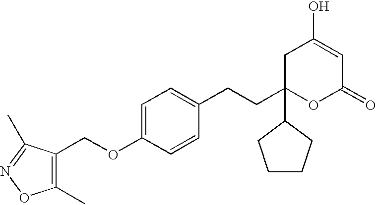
C(OC1=CC=C(CCC2(C3CCCC3)OC(=O)C=C(O)C2)C=C1)C1=C(C)ON=C1C
